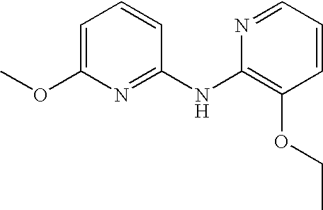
N1=C(NC2=C(OCC)C=CC=N2)C=CC=C1OC
